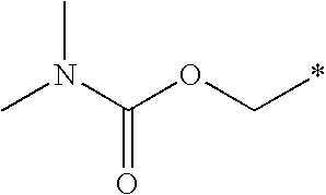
O(C*)C(N(C)C)=O
